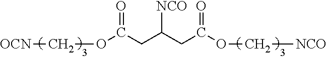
O(C(CC([NCO])CC(=O)OC[NCO])=O)C[OCN]
